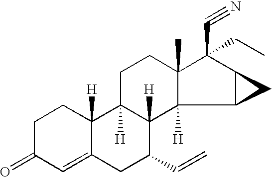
C1=C2C([H])(CCC1=O)C1([H])C([H])(C(C=C)C2)C2([H])C(C)(CC1)C(C#N)(CC)C1C2C1
